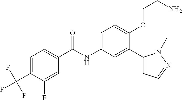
C1=C(C(F)(F)F)C(F)=CC(C(=O)NC2=CC=C(OCCN)C(C3=CC=NN3C)=C2)=C1
